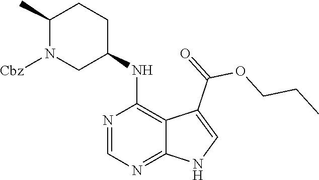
C1(C)N([Cbz])CC(NC2=C3C(=NC=N2)NC=C3C(=O)OCCC)CC1
